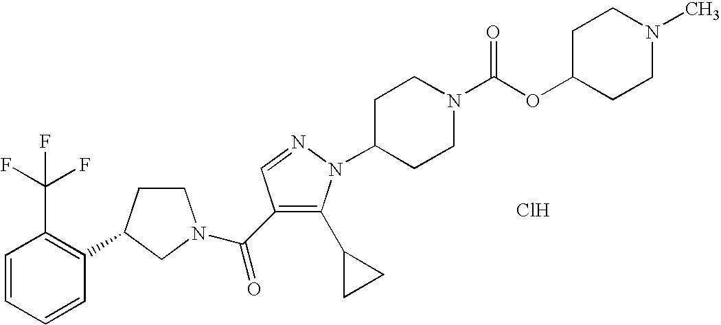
C1=CC=CC(C2CCN(C(=O)C3=C(C4CC4)N(C4CCN(C(OC5CCN(C)CC5)=O)CC4)N=C3)C2)=C1C(F)(F)F.Cl
